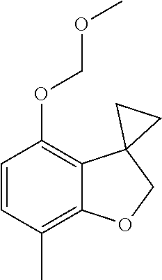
C1=CC(C)=C2C(=C1OCOC)C1(CO2)CC1
